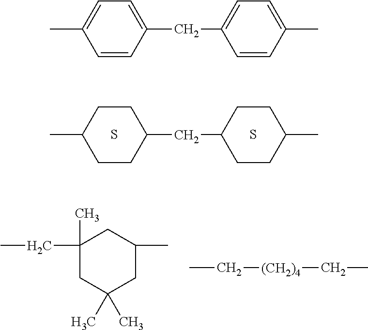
S.C1CC(CC2CCC(C)CC2)CCC1C.S.C1(CC)(C)CC(C)(C)CC(C)C1.CC[(CH2)4]CC.C1=CC(CC2=CC=C(C)C=C2)=CC=C1C
